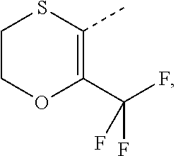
C1COC(C(F)(F)F)=C(C)S1
